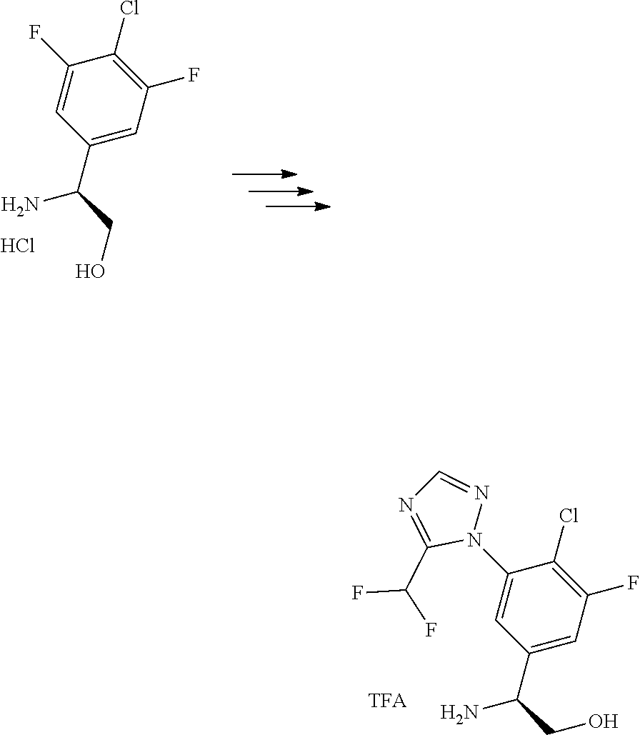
C1=C(F)C(Cl)=C(F)C=C1C(N)CO.Cl.N1=CN=C(C(F)F)N1C1=CC(C(N)CO)=CC(F)=C1Cl
